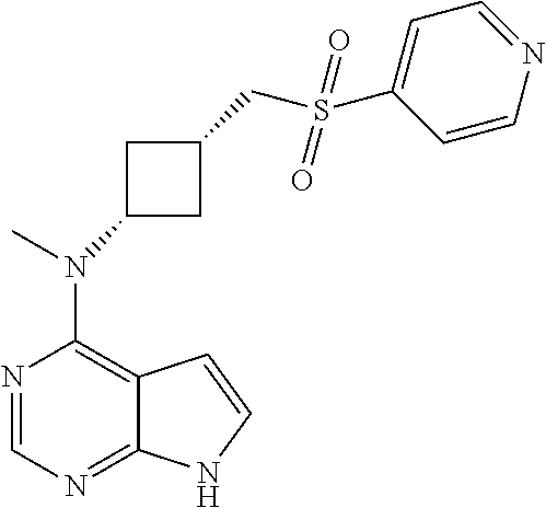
N1=CN=C2C(=C1N(C)C1CC(CS(C3=CC=NC=C3)(=O)=O)C1)C=CN2
